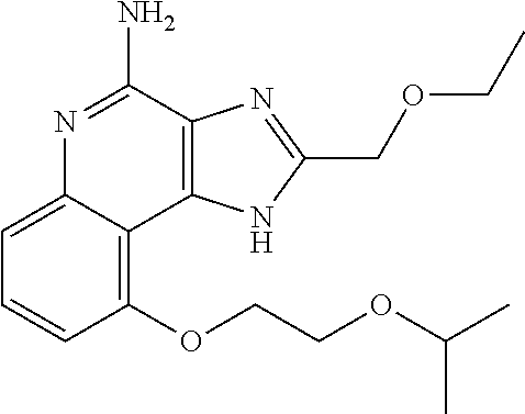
C1(OCCOC(C)C)=C2C(=CC=C1)N=C(N)C1=C2NC(COCC)=N1
